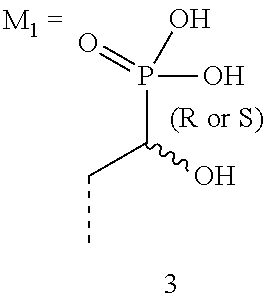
C(C)C(O)P(=O)(O)O
